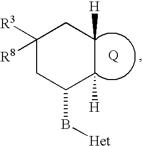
C1([R3])([R8])CC(B[Het])C([H])C([H])C1
